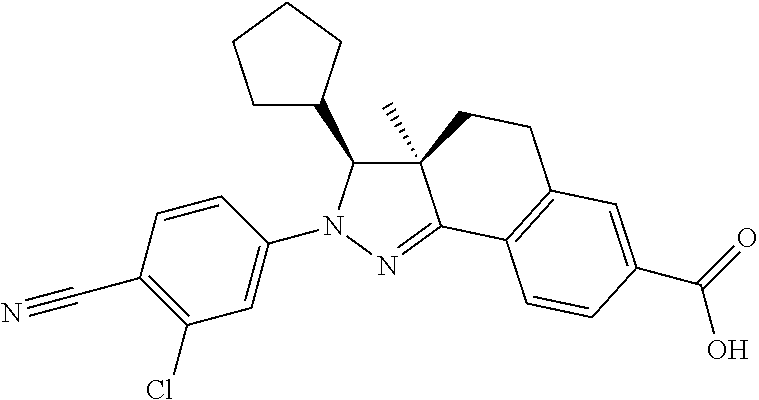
C12(C)C(C3CCCC3)N(C3=CC(Cl)=C(C#N)C=C3)N=C1C1=C(CC2)C=C(C(=O)O)C=C1
